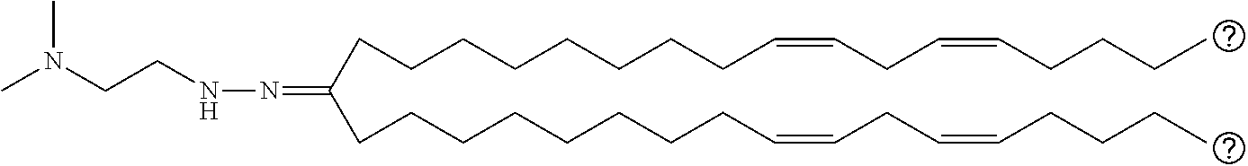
C(CCCCCCC=CCC=CCCCC)CC(CCCCCCCCC=CCC=CCCCC)=NNCCN(C)C
